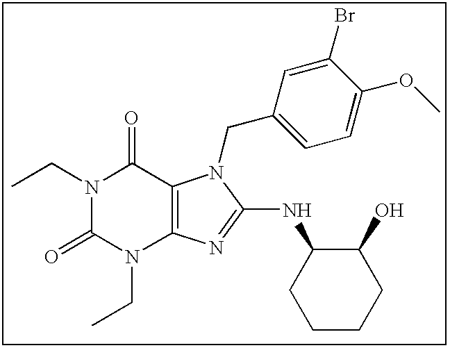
N1(CC)C(=O)N(CC)C2=C(C1=O)N(CC1=CC=C(OC)C(Br)=C1)C(NC1CCCCC1O)=N2
